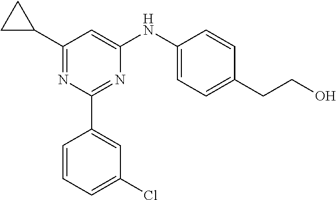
C1(C2CC2)=NC(C2=CC(Cl)=CC=C2)=NC(NC2=CC=C(CCO)C=C2)=C1
